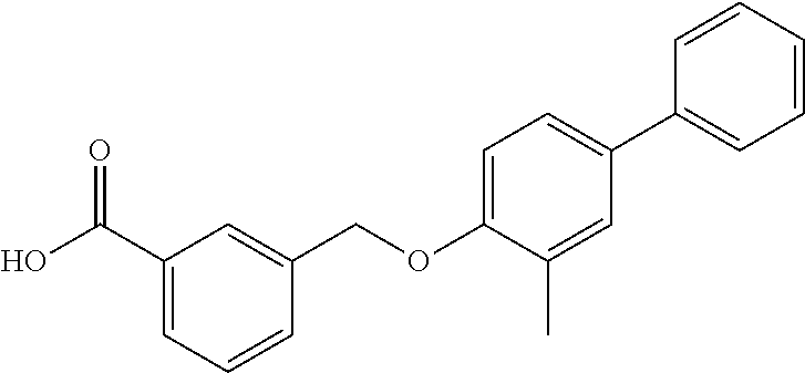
OC(C1=CC=CC(COC2=CC=C(C3=CC=CC=C3)C=C2C)=C1)=O
